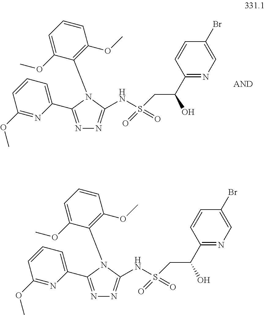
C1=C(C2=NN=C(NS(CC(C3=NC=C(Br)C=C3)O)(=O)=O)N2C2=C(OC)C=CC=C2OC)N=C(OC)C=C1.C1=C(C2=NN=C(NS(CC(C3=NC=C(Br)C=C3)O)(=O)=O)N2C2=C(OC)C=CC=C2OC)N=C(OC)C=C1
